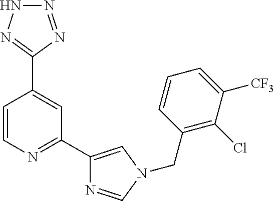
C1=CN=C(C2=CN(CC3=C(Cl)C([CF3])=CC=C3)C=N2)C=C1C1=NNN=N1
